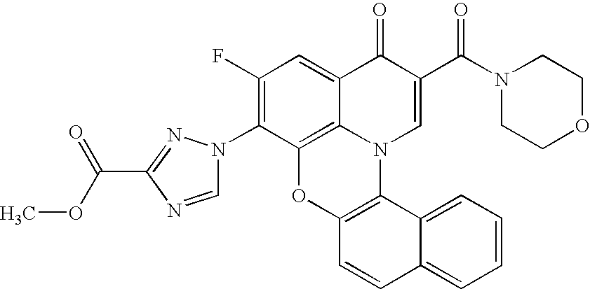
C1(F)=C(N2C=NC(C(OC)=O)=N2)C2=C3C(=C1)C(=O)C(C(N1CCOCC1)=O)=CN3C1=C(O2)C=CC2=CC=CC=C12
